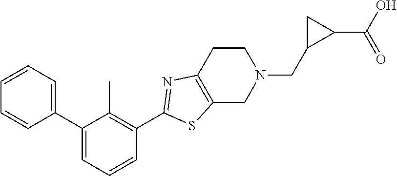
C1=CC=C(C2=CC=CC(C3=NC4=C(CN(CC5C(C(=O)O)C5)CC4)S3)=C2C)C=C1
